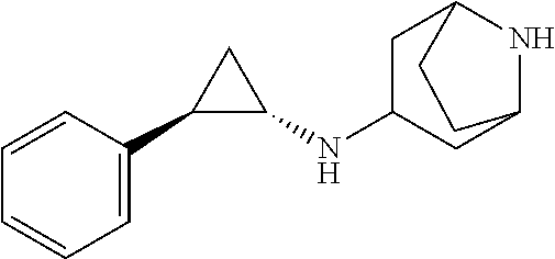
C1=CC=CC(C2C(NC3CC4NC(C3)CC4)C2)=C1
